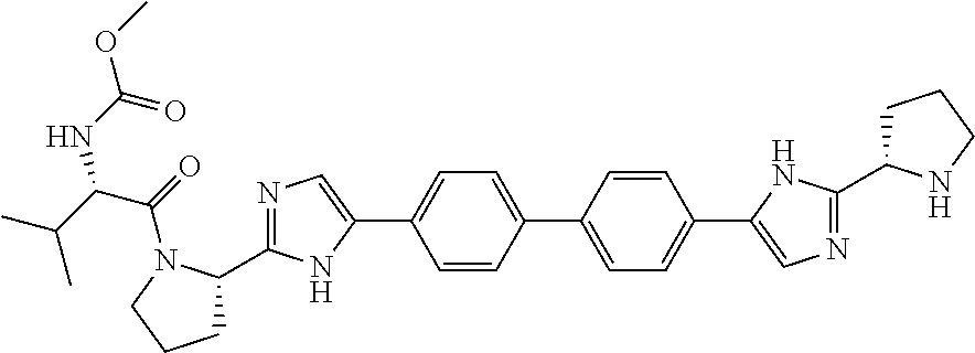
C1C(C2=NC=C(C3=CC=C(C4=CC=C(C5=CN=C(C6CCCN6)N5)C=C4)C=C3)N2)N(C(=O)C(C(C)C)NC(OC)=O)CC1
